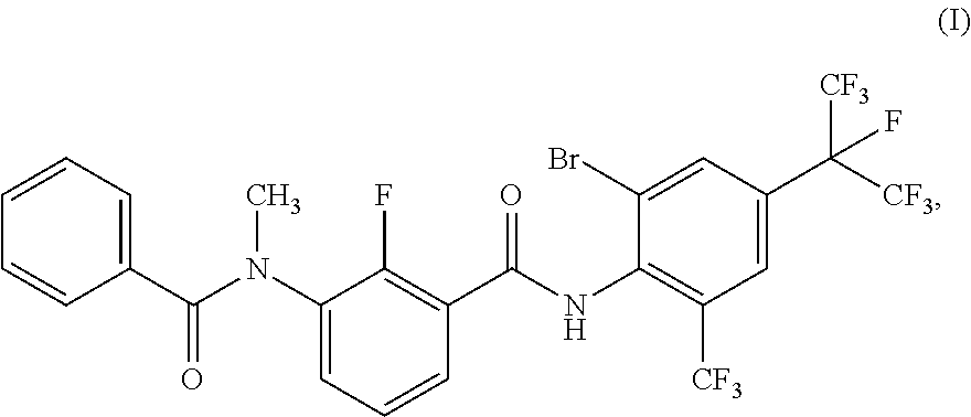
C1(C(N(C2=CC=CC(C(NC3=C([CF3])C=C(C([CF3])([CF3])F)C=C3Br)=O)=C2F)C)=O)=CC=CC=C1
